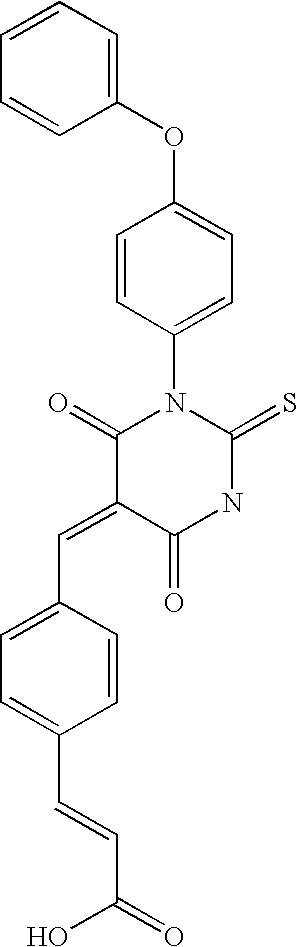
C(=C1C(=O)NC(=S)N(C2=CC=C(OC3=CC=CC=C3)C=C2)C1=O)C1=CC=C(C=CC(=O)O)C=C1
